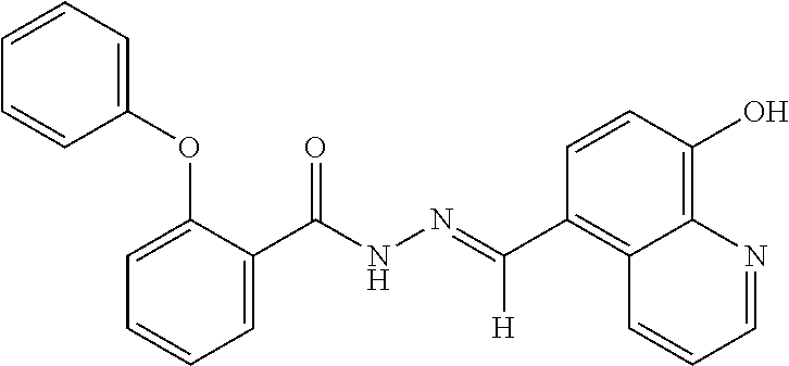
C1(C(NN=C(C2=C3C(=C(O)C=C2)N=CC=C3)[H])=O)=CC=CC=C1OC1=CC=CC=C1
